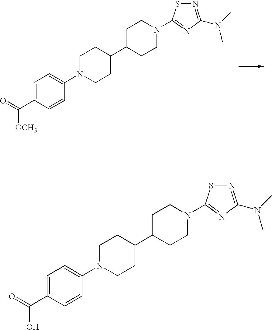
C1=C(C(=O)[OCH3])C=CC(N2CCC(C3CCN(C4=NC(N(C)C)=NS4)CC3)CC2)=C1.C1=C(C(=O)O)C=CC(N2CCC(C3CCN(C4=NC(N(C)C)=NS4)CC3)CC2)=C1
